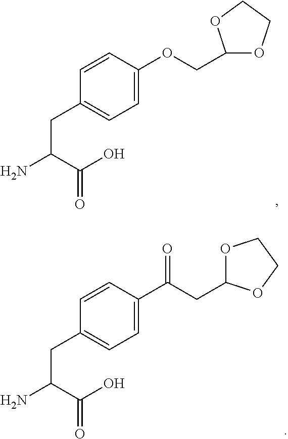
O(CC1OCCO1)C1=CC=C(CC(N)C(=O)O)C=C1.C(CC1OCCO1)(C1=CC=C(CC(N)C(=O)O)C=C1)=O
